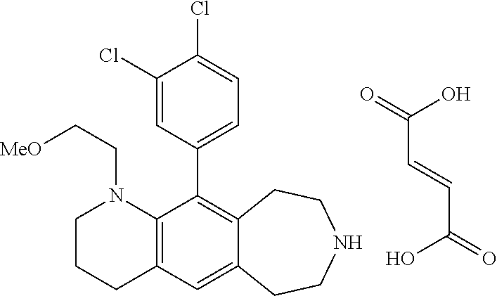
C1CCC2=C(N1CC[OMe])C(C1=CC=C(Cl)C(Cl)=C1)=C1C(=C2)CCNCC1.C(C=CC(O)=O)(O)=O
